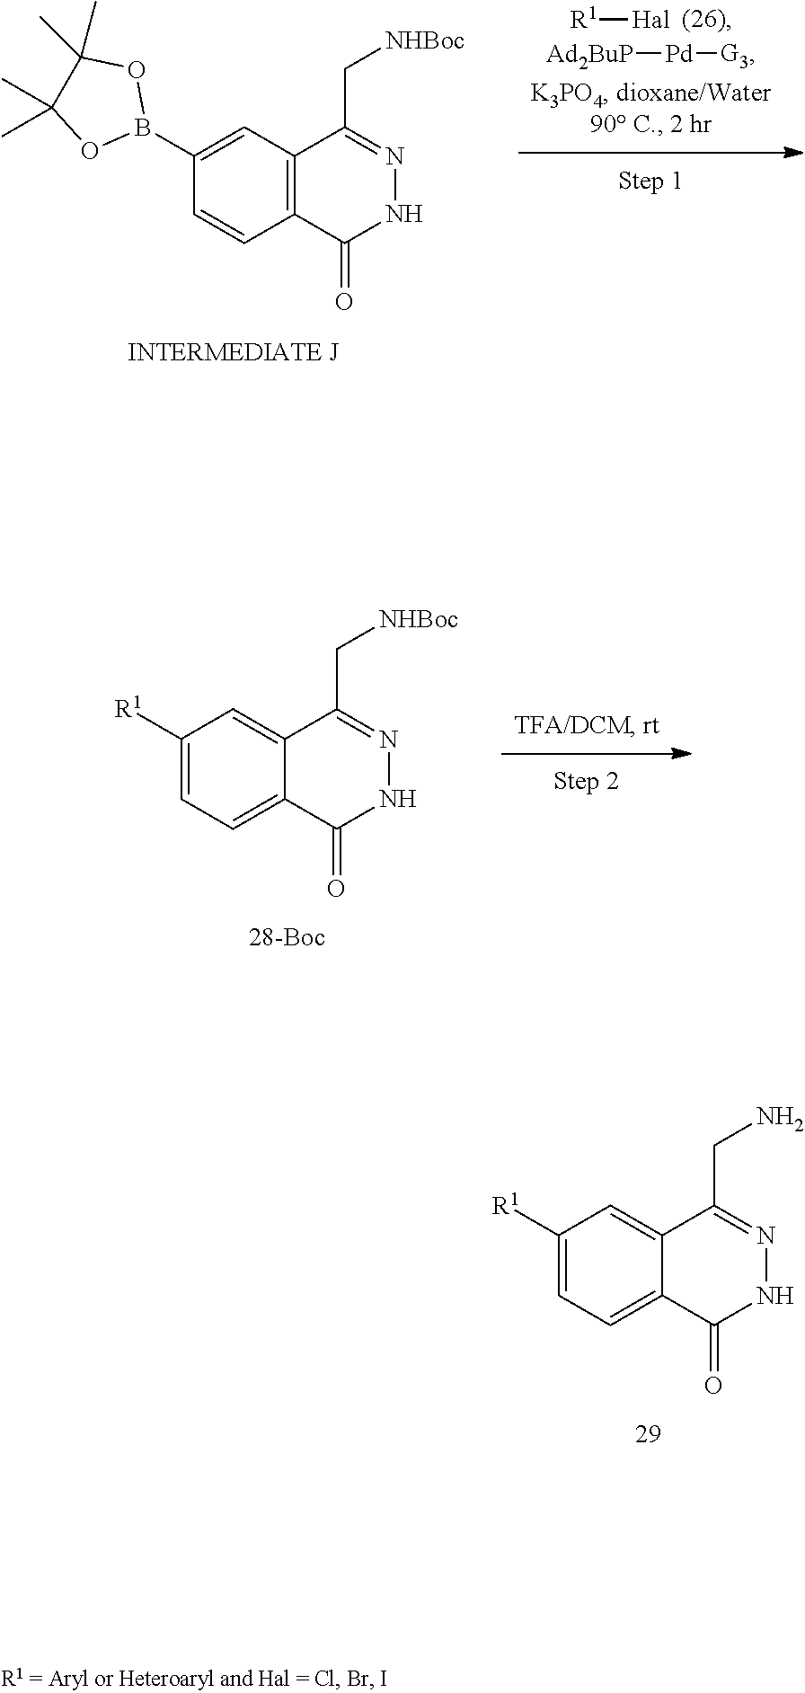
C12=CC=C([R1])C=C1C(CN)=NNC2=O.C12=CC=C([R1])C=C1C(C[NHBoc])=NNC2=O.[R1][Hal].[Ad2BuP][Pd][G3].C12=C(C(C[NHBoc])=NNC1=O)C=C(B1OC(C)(C)C(C)(C)O1)C=C2
